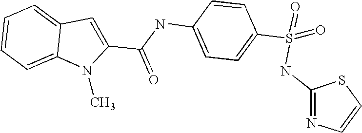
C1(C(NC2=CC=C(S(NC3=NC=CS3)(=O)=O)C=C2)=O)=CC2=CC=CC=C2N1C
